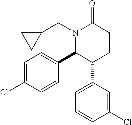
N1(CC2CC2)C(C2=CC=C(Cl)C=C2)C(C2=CC=CC(Cl)=C2)CCC1=O
